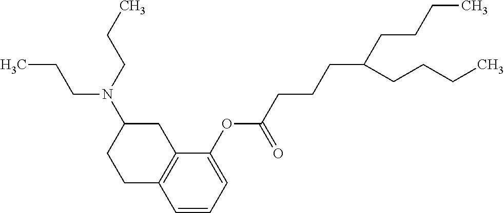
CCCN(C1CCC2=C(C1)C(OC(CCCC(CCCC)CCCC)=O)=CC=C2)CCC
